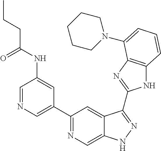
C1=NC=C(C2=NC=C3C(=C2)C(C2=NC4=C(N2)C=CC=C4N2CCCCC2)=NN3)C=C1NC(CCC)=O
